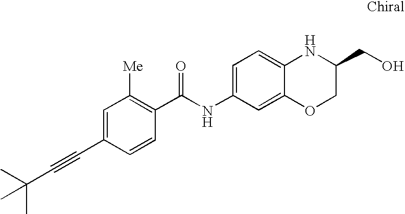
C(C1=CC([Me])=C(C(NC2=CC=C3C(=C2)OCC(CO)N3)=O)C=C1)#CC(C)(C)C
